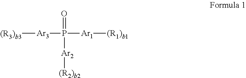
[(R3)b3][Ar3]P([Ar1][(R1)b1])(=O)[Ar2][(R2)b2]
